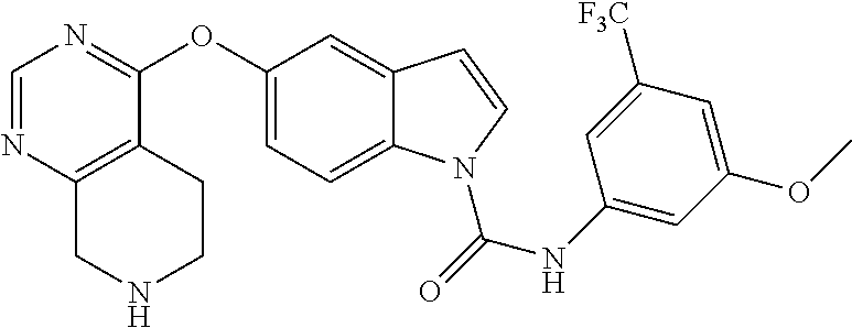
C1(OC2=NC=NC3=C2CCNC3)=CC=C2C(=C1)C=CN2C(NC1=CC(OC)=CC([F3C])=C1)=O
